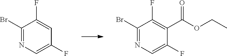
C1(Br)=NC=C(F)C=C1F.C1(Br)=NC=C(F)C(C(OCC)=O)=C1F
